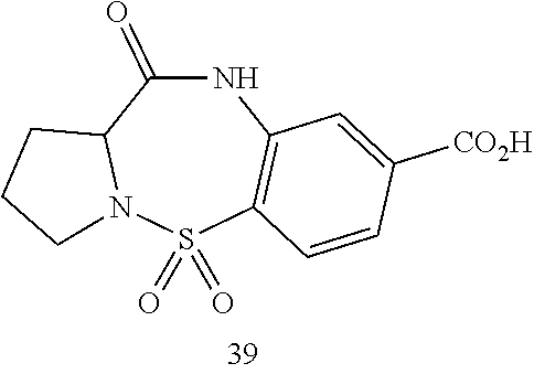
N1C(=O)C2N(S(=O)(=O)C3=C1C=C([CO2H])C=C3)CCC2
